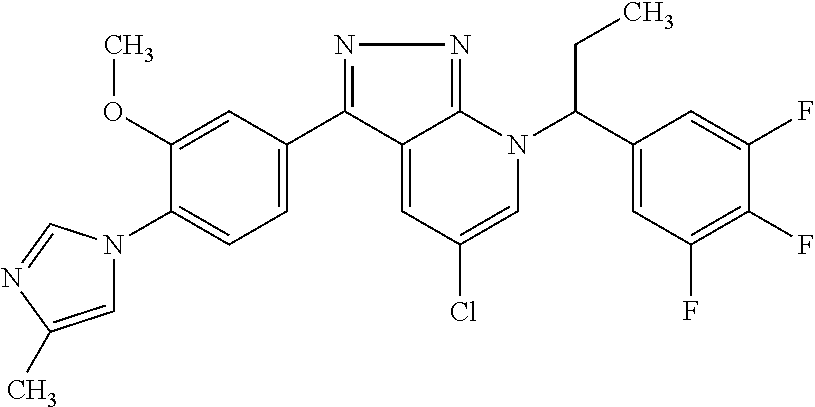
C1(C2=NN=C3C2=CC(Cl)=CN3C(C2=CC(F)=C(F)C(F)=C2)CC)=CC=C(N2C=C(C)N=C2)C(OC)=C1
